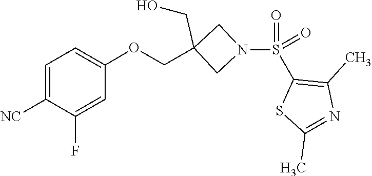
O=S(=O)(C1=C(C)N=C(C)S1)N1CC(COC2=CC=C([NC])C(F)=C2)(CO)C1
